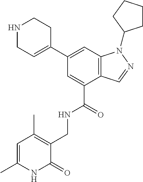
C12=C(C=C(C3=CCNCC3)C=C1C(=O)NCC1=C(C)C=C(C)NC1=O)N(C1CCCC1)N=C2
